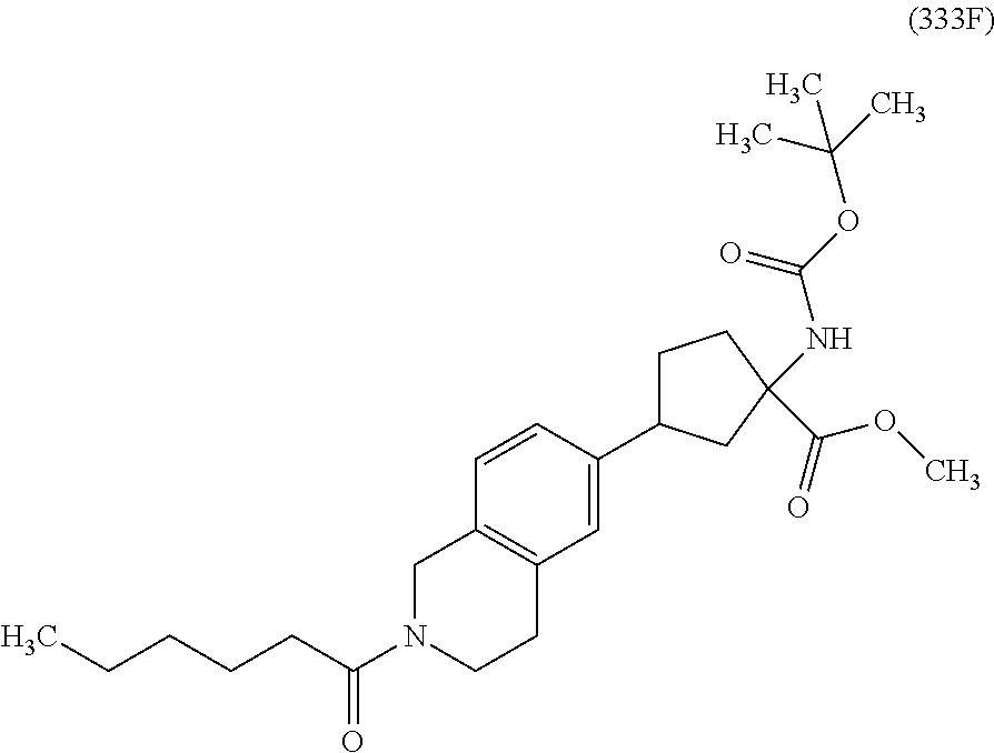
C1=C(C2CCC(C(=O)OC)(NC(OC(C)(C)C)=O)C2)C=CC2=C1CCN(C(CCCCC)=O)C2
